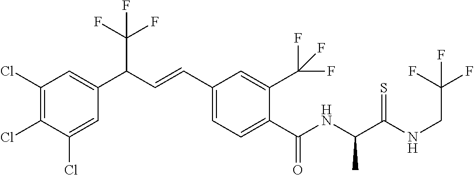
C1(Cl)=C(Cl)C(Cl)=CC(C(C=CC2=CC=C(C(NC(C(NCC(F)(F)F)=S)C)=O)C(C(F)(F)F)=C2)C(F)(F)F)=C1
